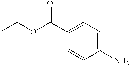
CCOC(C1=CC=C(N)C=C1)=O
